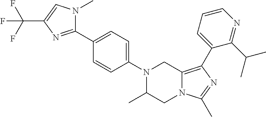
N1(C2=CC=C(C3=NC(C(F)(F)F)=CN3C)C=C2)C(C)CN2C(=C(C3=CC=CN=C3C(C)C)N=C2C)C1
